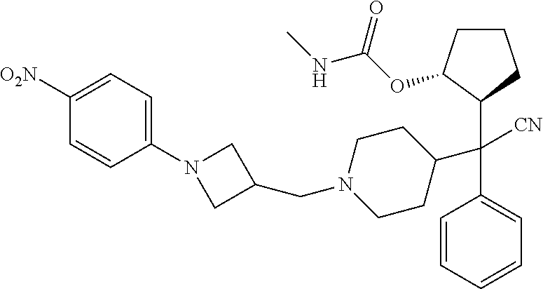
C1([O2N])=CC=C(N2CC(CN3CCC(C(C4=CC=CC=C4)([CN])C4C(OC(NC)=O)CCC4)CC3)C2)C=C1
